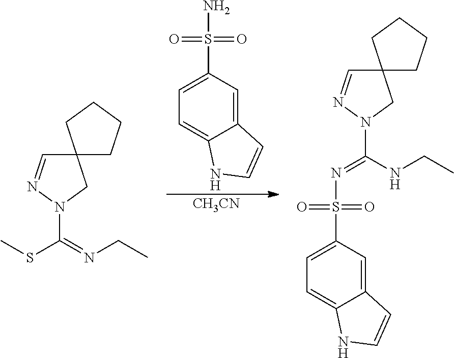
[CH3CN].C1=C(S(=O)(=O)N)C=C2C(=C1)NC=C2.C12(C=NN(C(=NCC)SC)C1)CCCC2.C12(C=NN(C(NCC)=NS(C3=CC=C4C(=C3)C=CN4)(=O)=O)C1)CCCC2
